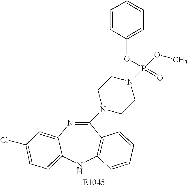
C1(N2CCN(P(OC)(=O)OC3=CC=CC=C3)CC2)=NC2=CC(Cl)=CC=C2NC2=C1C=CC=C2
